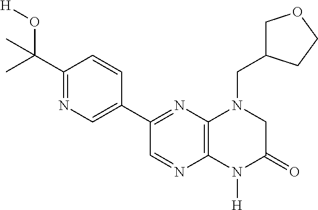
C1(C(C)(O[H])C)=NC=C(C2=NC3=C(N=C2)N([H])C(=O)CN3CC2COCC2)C=C1
